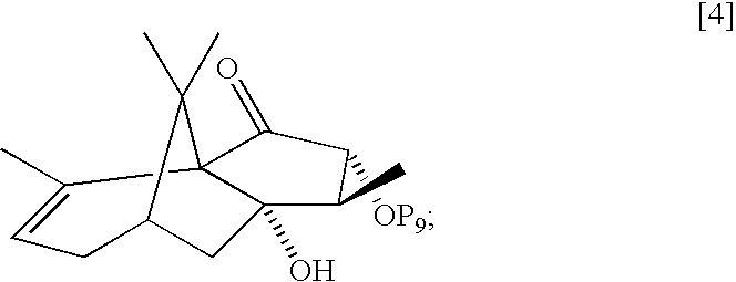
C1([OP9])C(=O)C23C(C)=CCC(CC2(O)C1C)C3(C)C
